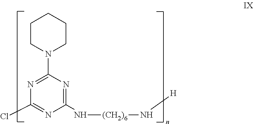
C1(N[(CH2)6]N[H])=NC(N2CCCCC2)=NC(Cl)=N1
